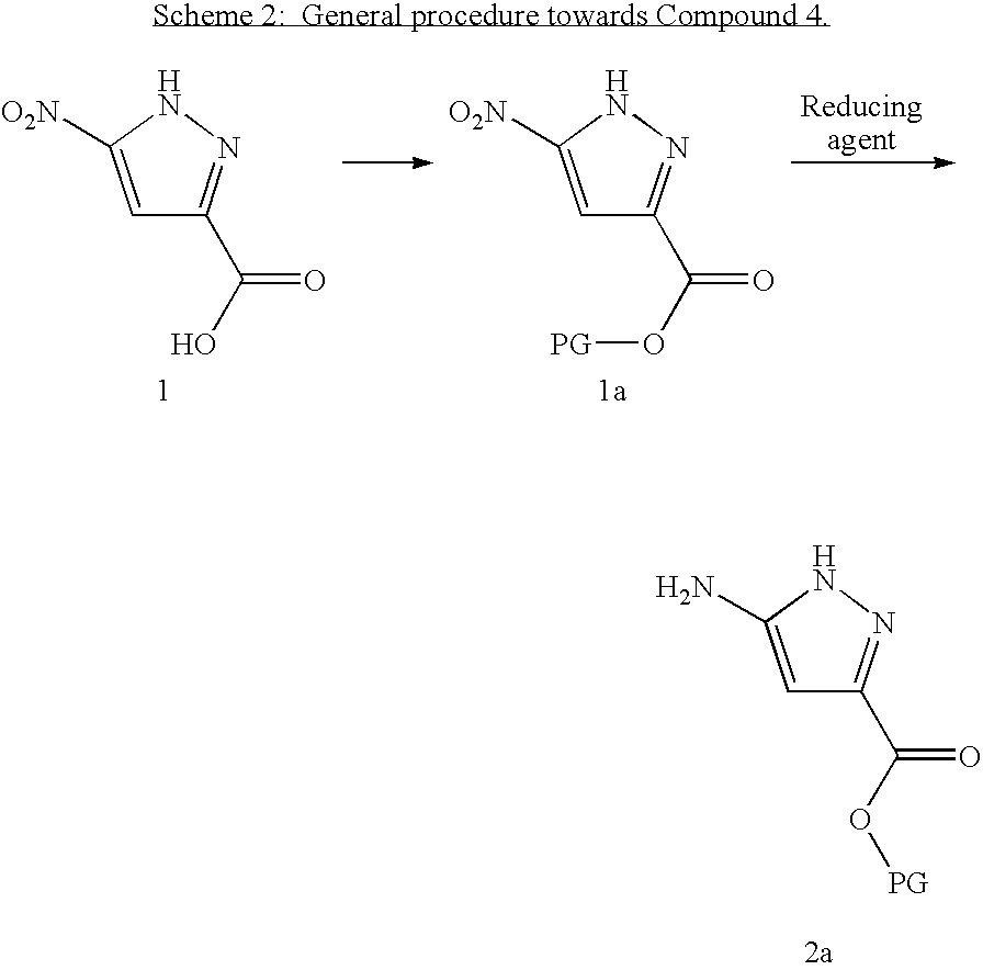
C1=C([O2N])NN=C1C(O[PG])=O.C1=C([O2N])NN=C1C(O)=O.C1=C(N)NN=C1C(O[PG])=O
